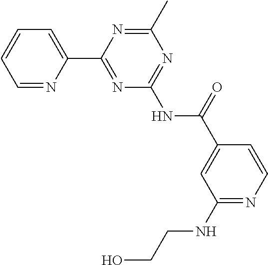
C1=NC(C2=NC(NC(C3=CC(NCCO)=NC=C3)=O)=NC(C)=N2)=CC=C1
